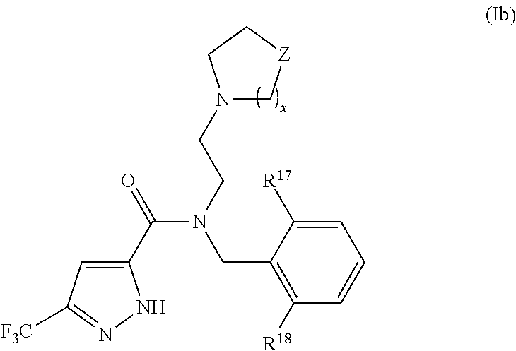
C1(C(=O)N(CCN2C[Z]CC2)CC2=C([R18])C=CC=C2[R17])=CC([F3C])=NN1
